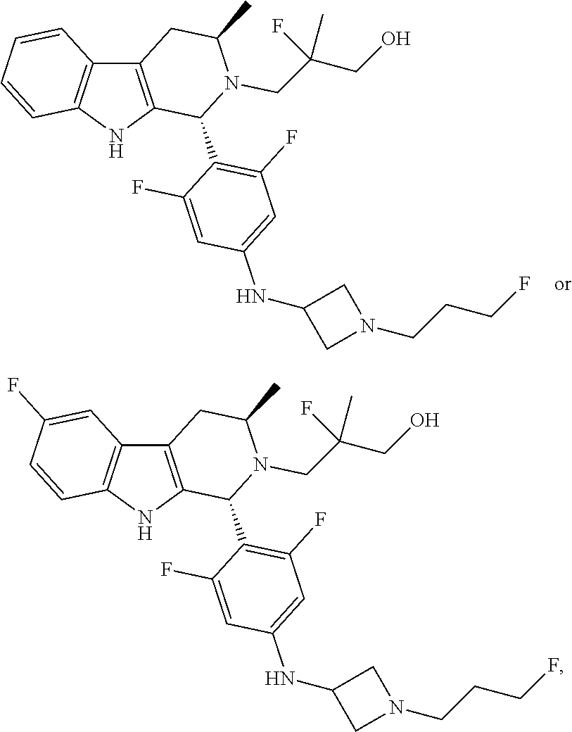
C12=C(NC3=C1C=CC=C3)C(C1=C(F)C=C(NC3CN(CCCF)C3)C=C1F)N(CC(CO)(C)F)C(C)C2.C12=C(NC3=C1C=C(F)C=C3)C(C1=C(F)C=C(NC3CN(CCCF)C3)C=C1F)N(CC(CO)(C)F)C(C)C2
